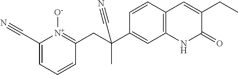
C1(CC(C2=CC3=C(C=C2)C=C(CC)C(=O)N3)(C)C#N)=[N+]([O-])C(C#N)=CC=C1
